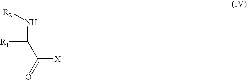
[R1]C(N[R2])C(=O)[X]
